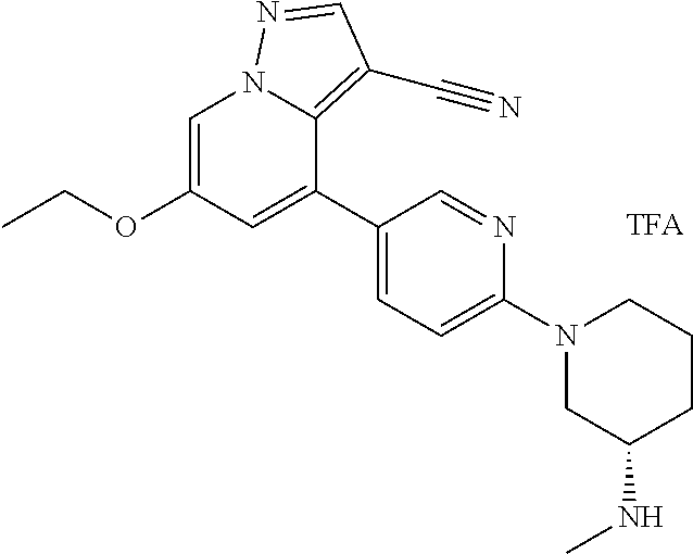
C1=C(OCC)C=C(C2=CC=C(N3CC(NC)CCC3)N=C2)C2=C(C#N)C=NN12
